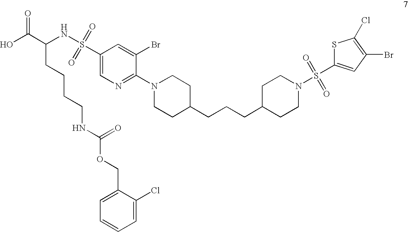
OC(C(NS(=O)(=O)C1=CN=C(N2CCC(CCCC3CCN(S(=O)(=O)C4=CC(Br)=C(Cl)S4)CC3)CC2)C(Br)=C1)CCCCNC(OCC1=CC=CC=C1Cl)=O)=O
